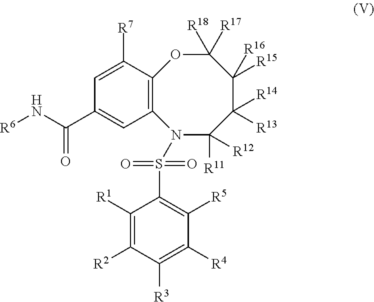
C12=C(C([R7])=CC(C(N[R6])=O)=C1)OC([R17])([R18])C([R15])([R16])C([R13])([R14])C([R11])([R12])N2S(=O)(=O)C1=C([R5])C([R4])=C([R3])C([R2])=C1[R1]
